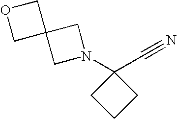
C1C2(CO1)CN(C1(C#N)CCC1)C2
